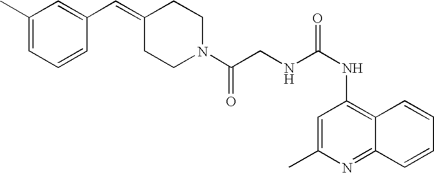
N1(C(CNC(NC2=C3C(=NC(C)=C2)C=CC=C3)=O)=O)CCC(=CC2=CC(C)=CC=C2)CC1
